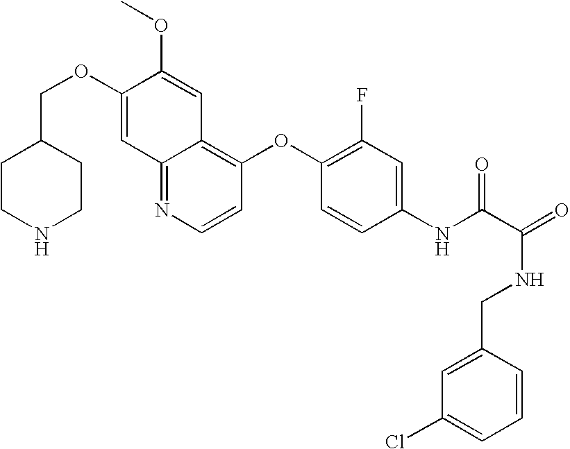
C12=NC=CC(OC3=C(F)C=C(NC(C(=O)NCC4=CC(Cl)=CC=C4)=O)C=C3)=C1C=C(OC)C(OCC1CCNCC1)=C2
